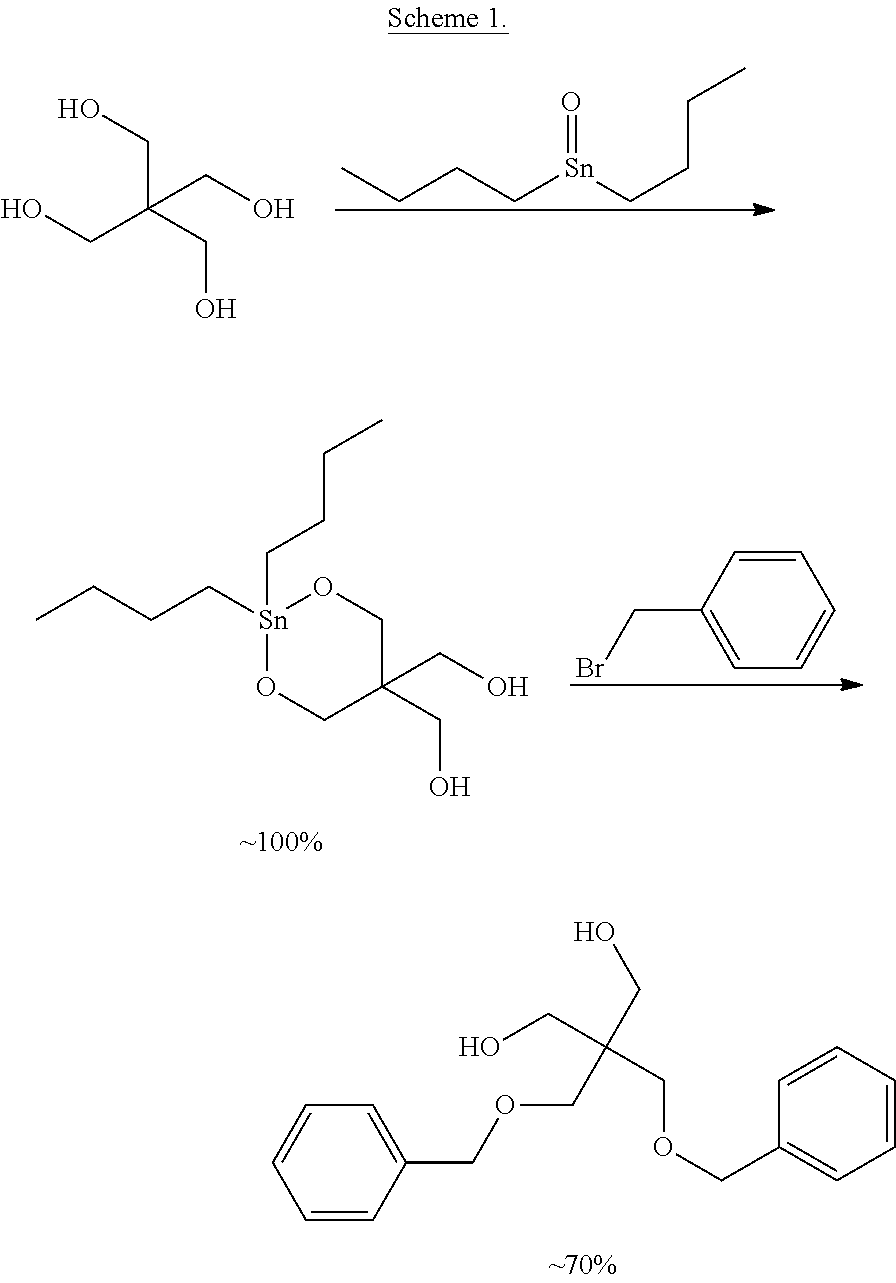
C1=CC(COCC(CO)(COCC2=CC=CC=C2)CO)=CC=C1.CCCC[Sn](CCCC)=O.C(C(CO)(CO)CO)O.C1C(CO)(CO)CO[Sn](CCCC)(CCCC)O1.C1=C(CBr)C=CC=C1
